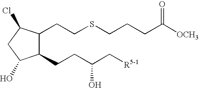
C1(CCC(C[R5-1])O)C(CCSCCCC([OCH3])=O)C(Cl)CC1O
